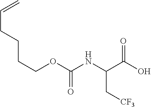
C(CCCCOC(NC(C(O)=O)C[CF3])=O)=C
